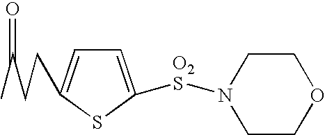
O=C(C)CCC1=CC=C([O2S]N2CCOCC2)S1
